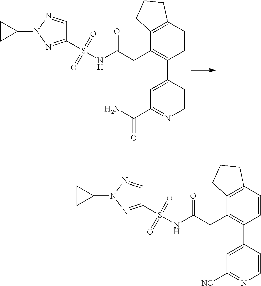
C1=CC2=C(C(CC(=O)NS(C3=NN(C4CC4)N=C3)(=O)=O)=C1C1=CC(C(N)=O)=NC=C1)CCC2.C1=CC2=C(C(CC(=O)NS(C3=NN(C4CC4)N=C3)(=O)=O)=C1C1=CC([NC])=NC=C1)CCC2
